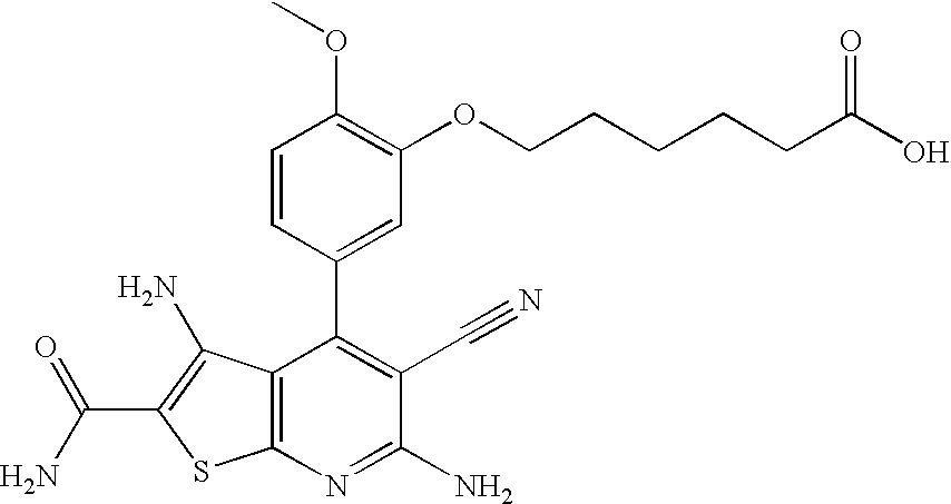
C(N)(=O)C1=C(N)C2=C(S1)N=C(N)C(C#N)=C2C1=CC(OCCCCCC(O)=O)=C(OC)C=C1
